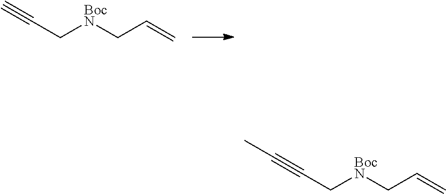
C([BocN]CC=C)C#C.C([BocN]CC=C)C#CC
